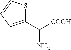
C1(C([COOH])N)=CC=CS1
